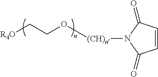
[R4O]CCO[(CH)n]N1C(=O)C=CC1=O
